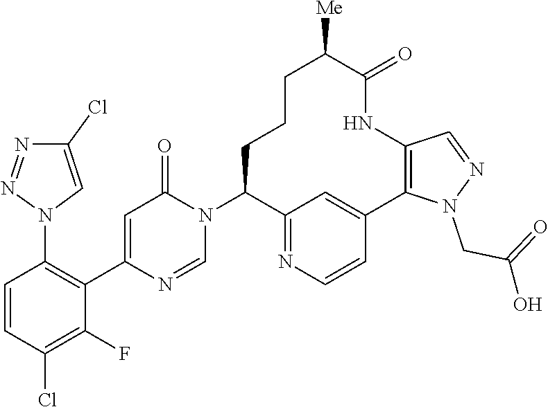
C1=CC(Cl)=C(F)C(C2=CC(=O)N(C3C4=NC=CC(=C4)C4=C(NC(=O)C([Me])CCC3)C=NN4CC(O)=O)C=N2)=C1N1C=C(Cl)N=N1
